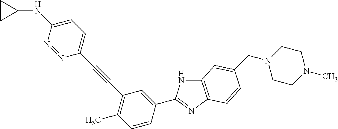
C12=C(N=C(C3=CC(C#CC4=CC=C(NC5CC5)N=N4)=C(C)C=C3)N1)C=CC(CN1CCN(C)CC1)=C2
